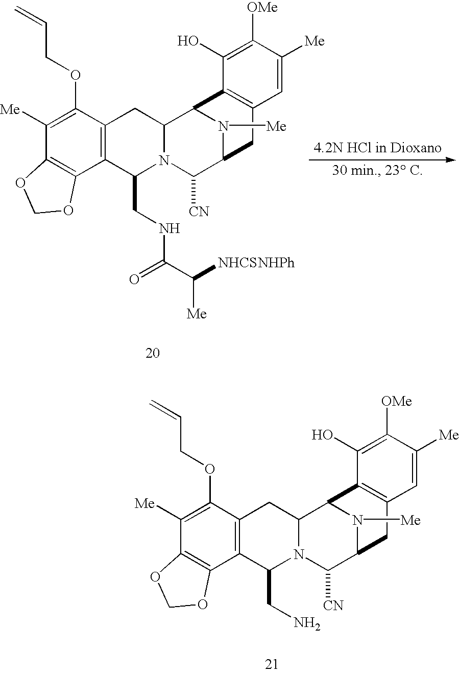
C12=C(C(OCC=C)=C([Me])C3=C1OCO3)CC1N(C2CNC(C([NHCSNHPh])[Me])=O)C([CN])C2N([Me])C1C1=C(C2)C=C([Me])C([OMe])=C1O.C12=C(C(OCC=C)=C([Me])C3=C1OCO3)CC1N(C2CN)C([CN])C2N([Me])C1C1=C(C2)C=C([Me])C([OMe])=C1O
